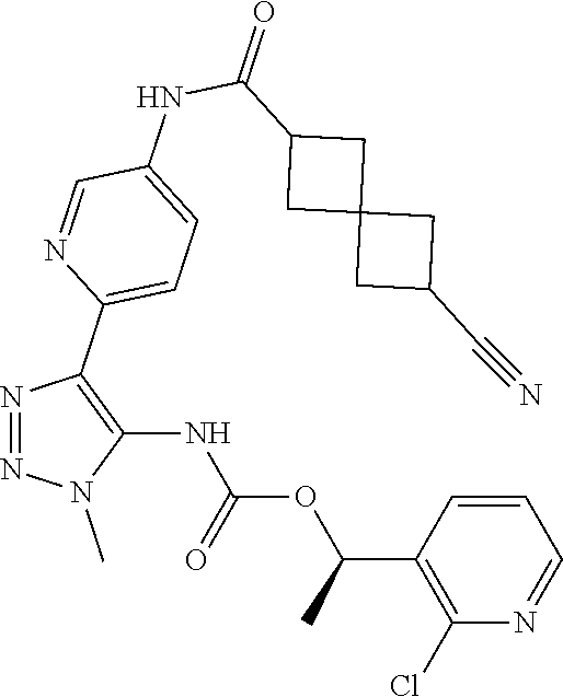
N1=NC(C2=CC=C(NC(C3CC4(CC(C#N)C4)C3)=O)C=N2)=C(NC(OC(C2=C(Cl)N=CC=C2)C)=O)N1C
